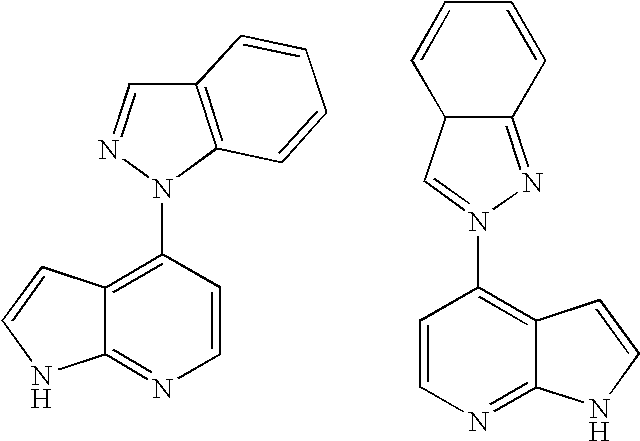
C12=C(N(C3=C4C(=NC=C3)NC=C4)N=C1)C=CC=C2.C12C(=NN(C3=C4C(=NC=C3)NC=C4)=C1)C=CC=C2
